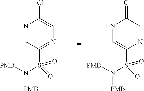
N1=CC(S(N([PMB])[PMB])(=O)=O)=NC=C1Cl.N1C=C(S(N([PMB])[PMB])(=O)=O)N=CC1=O
